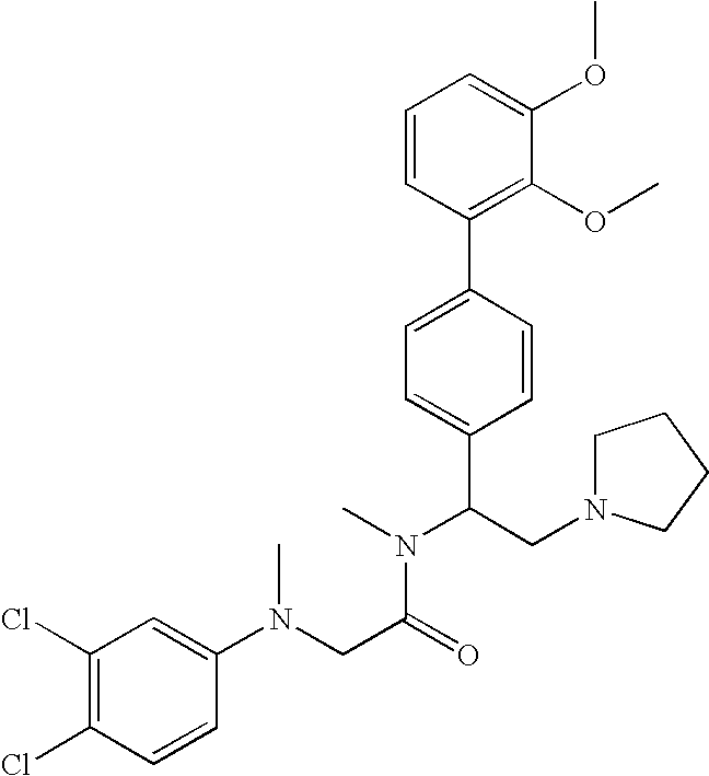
C1=CC(C2=CC=C(C(CN3CCCC3)N(C)C(CN(C3=CC(Cl)=C(Cl)C=C3)C)=O)C=C2)=C(OC)C(OC)=C1
